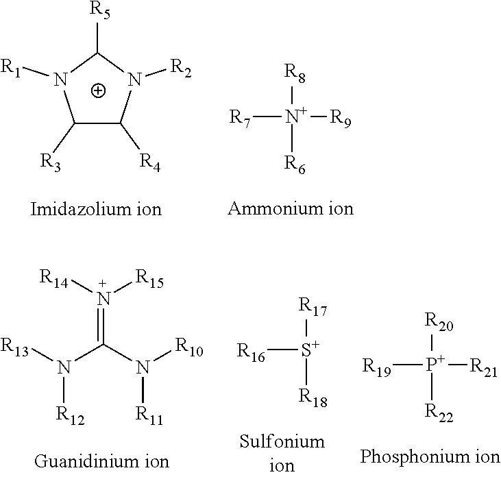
C1([R3])C([R4])N([R2])C([R5])N1[R1].[R8][N+]([R7])([R9])[R6].[R13]N(C(N([R10])[R11])=N([R14])[R15])[R12].[R17][S+]([R16])[R18].[R20][P+]([R19])([R21])[R22]
